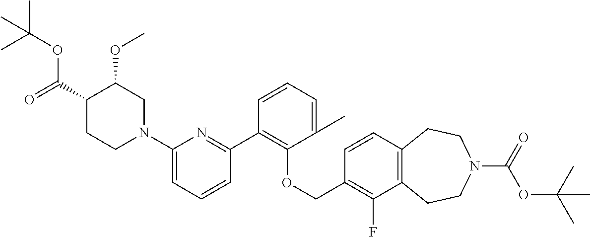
C1(C2=C(OCC3=C(F)C4=C(C=C3)CCN(C(=O)OC(C)(C)C)CC4)C(C)=CC=C2)=NC(N2CC(OC)C(C(=O)OC(C)(C)C)CC2)=CC=C1
